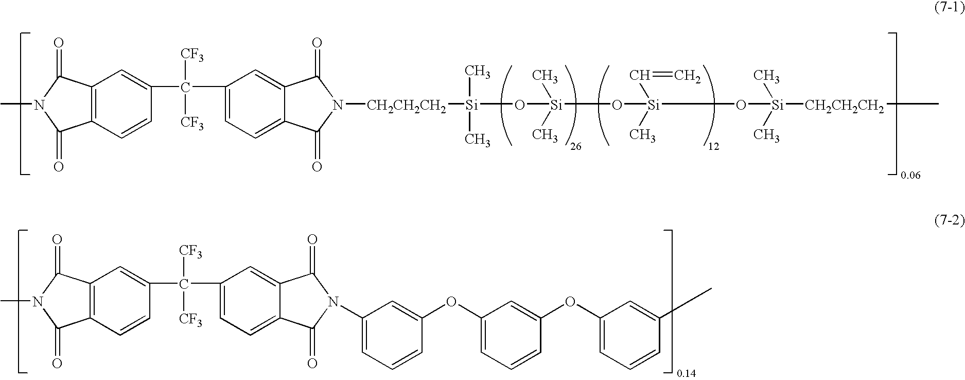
N1(C)C(=O)C2=C(C1=O)C=C(C(C1=CC=C3C(=C1)C(=O)N(C1=CC=CC(OC4=CC=CC(OC5=CC=CC(C)=C5)=C4)=C1)C3=O)([CF3])[CF3])C=C2.CN1C(=O)C2=C(C1=O)C=C(C(C1=CC=C3C(=C1)C(=O)N([CH2CH2CH2][Si](O[Si](O[Si](O[Si]([CH2CH2CH2]C)(C)C)(C=C)C)(C)C)(C)C)C3=O)([CF3])[CF3])C=C2
